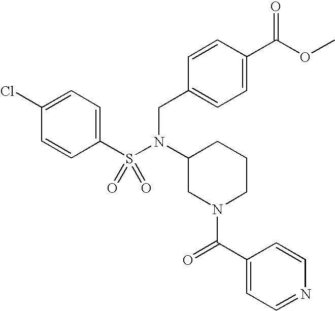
C1(Cl)=CC=C(S(=O)(=O)N(CC2=CC=C(C(OC)=O)C=C2)C2CN(C(C3=CC=NC=C3)=O)CCC2)C=C1
